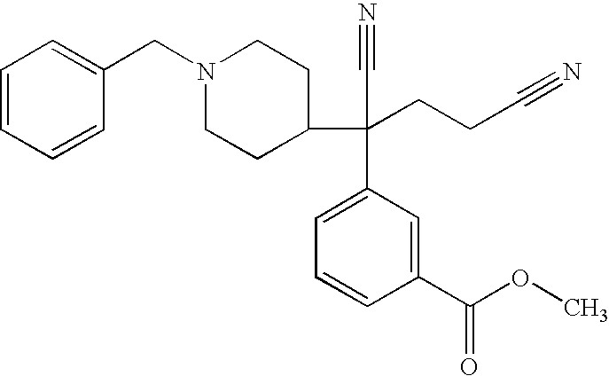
C1=CC=CC(CN2CCC(C(C#N)(C3=CC=CC(C(OC)=O)=C3)CCC#N)CC2)=C1
